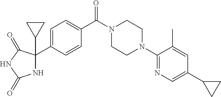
C1=C(C2(C3CC3)NC(=O)NC2=O)C=CC(C(N2CCN(C3=NC=C(C4CC4)C=C3C)CC2)=O)=C1
